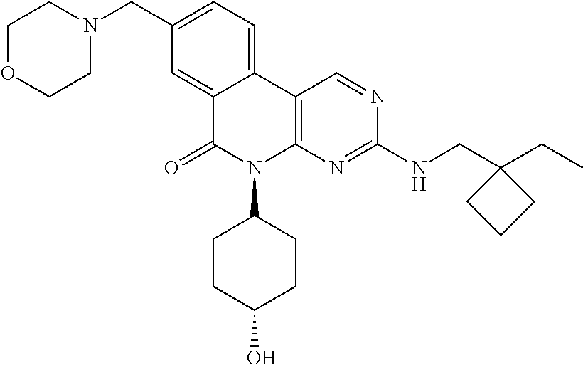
C1OCCN(CC2=CC=C3C(=C2)C(=O)N(C2CCC(O)CC2)C2=C3C=NC(NCC3(CC)CCC3)=N2)C1
